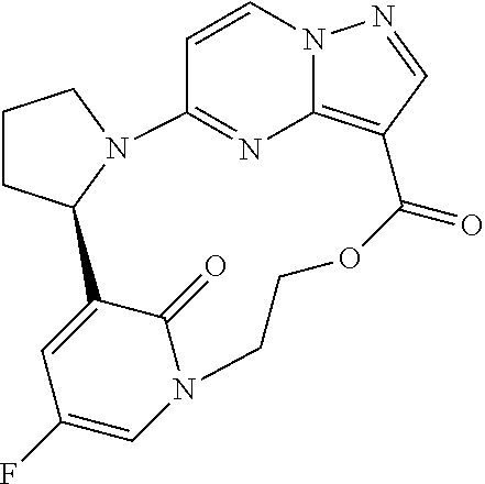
C1CC2N(C1)C1=NC3=C(C=NN3C=C1)C(=O)OCCN1C=C(F)C=C2C1=O
